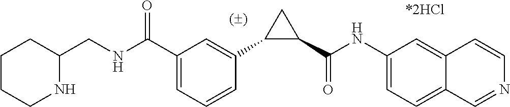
C1(C(NC2=CC=C3C(=C2)C=CN=C3)=O)CC1C1=CC(C(NCC2CCCCN2)=O)=CC=C1
